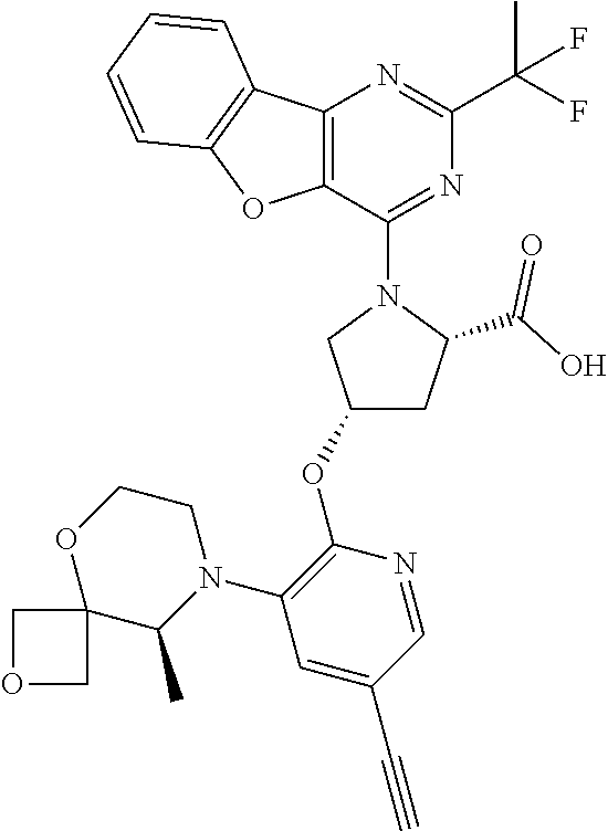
C1(OC2=C(N3C(C)C4(OCC3)COC4)C=C(C#C)C=N2)CC(C(O)=O)N(C2=NC(C(F)(C)F)=NC3=C2OC2=C3C=CC=C2)C1
